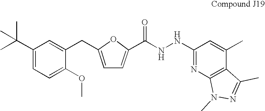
C1=C(C(C)(C)C)C=C(CC2=CC=C(C(=O)NNC3=NC4=C(C(C)=C3)C(C)=NN4C)O2)C(OC)=C1
